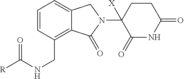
C1=CC=C2C(=C1CNC([R])=O)C(=O)N(C1([X])C(=O)NC(=O)CC1)C2
